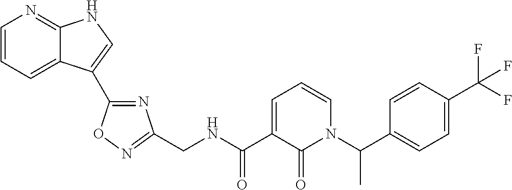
C1=CN=C2C(=C1)C(C1=NC(CNC(C3=CC=CN(C(C4=CC=C(C(F)(F)F)C=C4)C)C3=O)=O)=NO1)=CN2
